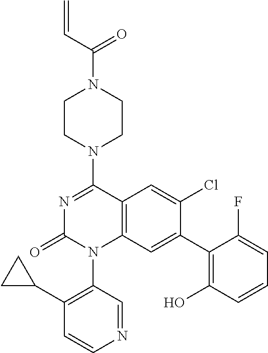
C12=C(C=C(C3=C(O)C=CC=C3F)C(Cl)=C1)N(C1=C(C3CC3)C=CN=C1)C(=O)N=C2N1CCN(C(C=C)=O)CC1
